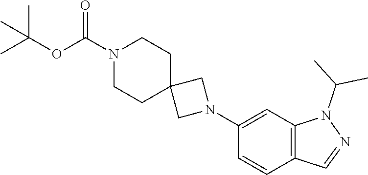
C12=C(C=C(N3CC4(C3)CCN(C(OC(C)(C)C)=O)CC4)C=C1)N(C(C)C)N=C2
